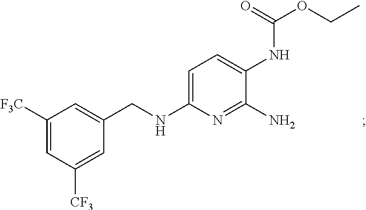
C1([F3C])=CC([CF3])=CC(CNC2=CC=C(NC(OCC)=O)C(N)=N2)=C1
